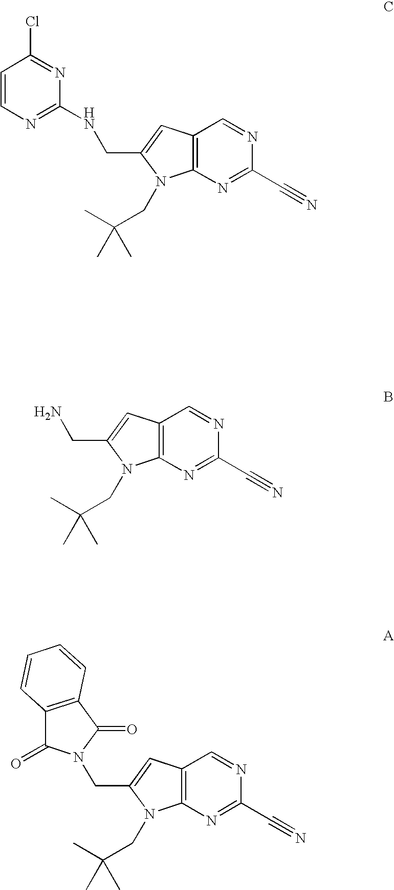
C1=CN=C(NCC2=CC3=C(N=C(C#N)N=C3)N2CC(C)(C)C)N=C1Cl.NCC1=CC2=C(N=C(C#N)N=C2)N1CC(C)(C)C.C(C1=CC2=C(N=C(C#N)N=C2)N1CC(C)(C)C)N1C(=O)C2=C(C1=O)C=CC=C2
